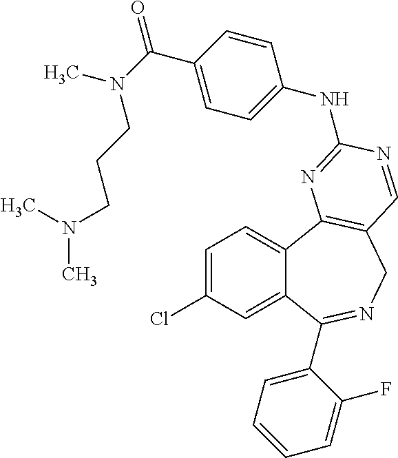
C1=C(Cl)C=C2C(=C1)C1=C(CN=C2C2=CC=CC=C2F)C=NC(NC2=CC=C(C(=O)N(C)CCCN(C)C)C=C2)=N1
